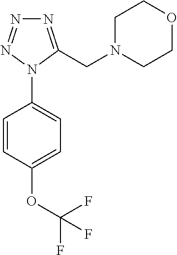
C1=C(OC(F)(F)F)C=CC(N2C(CN3CCOCC3)=NN=N2)=C1
